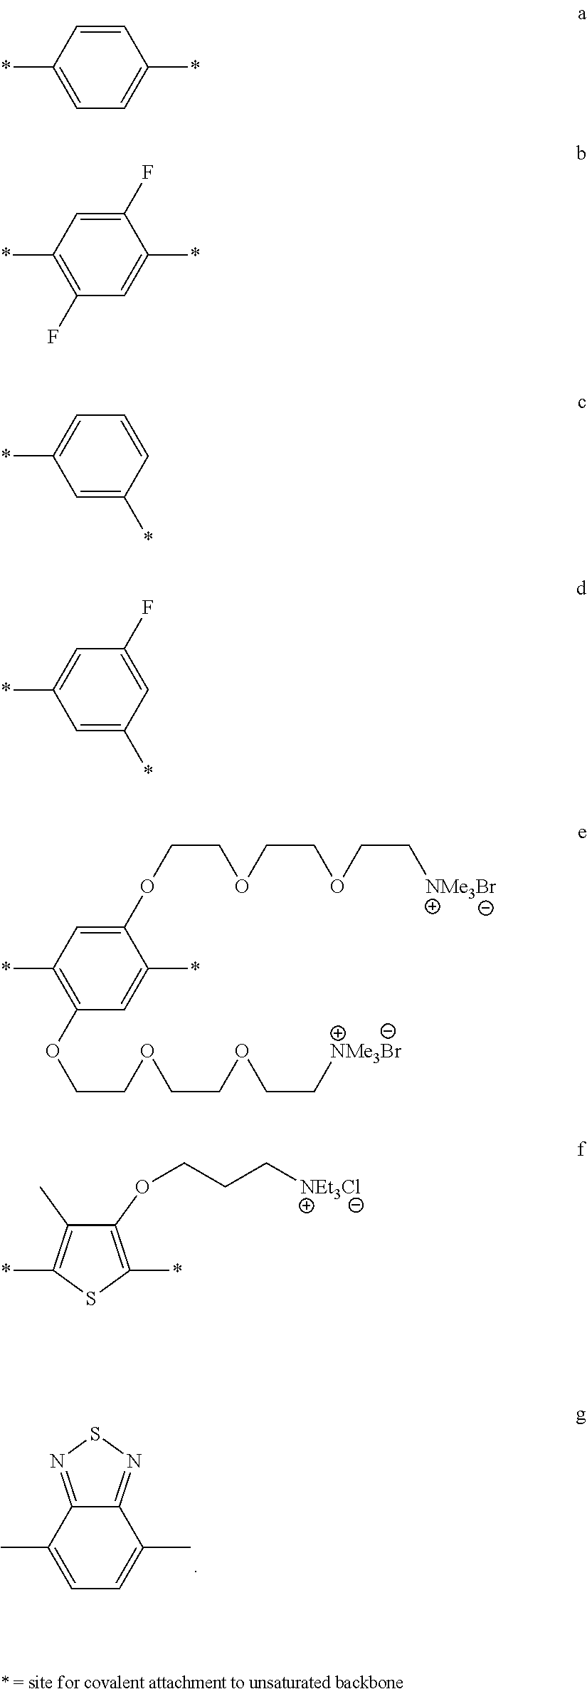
C1=C(C)C2=NSN=C2C(C)=C1.C1(*)=CC=C(*)C=C1.C1(*)=C(F)C=C(*)C(F)=C1.C1(*)=CC=CC(*)=C1.C1(*)=CC(F)=CC(*)=C1.C1(*)=C(OCCOCCOCC[NMe3Br])C=C(*)C(OCCOCCOCC[NMe3Br])=C1.C1(OCCC[NEt3Cl])=C(*)SC(*)=C1C
